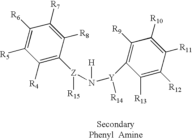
C1([R5])=C([R6])C([R7])=C([R8])C([Z]([R15])N([H])[Y](C2=C([R9])C([R10])=C([R11])C([R12])=C2[R13])[R14])=C1[R4]
